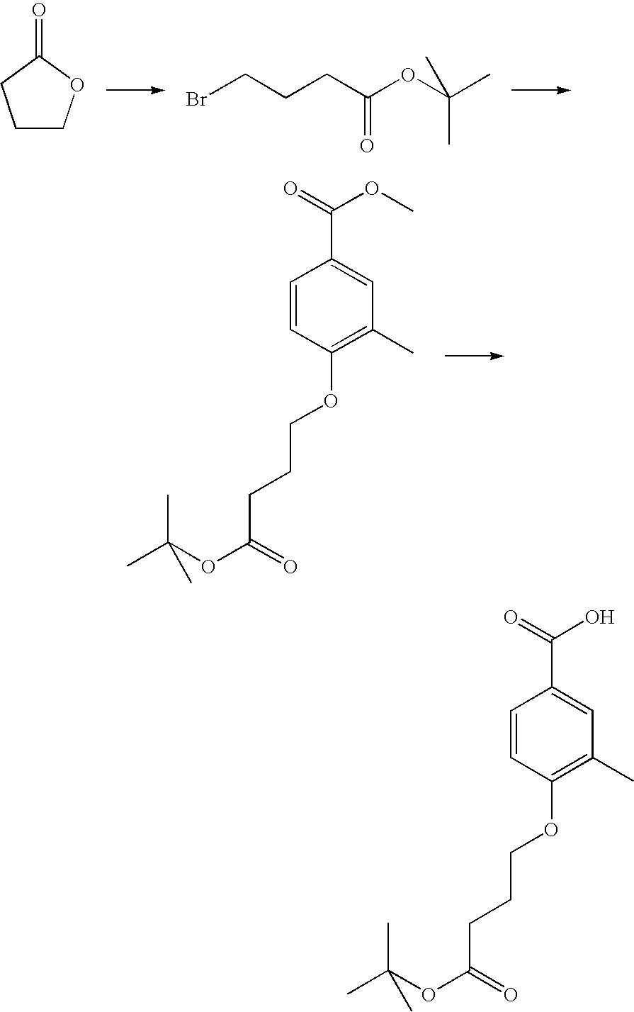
C1=CC(OCCCC(=O)OC(C)(C)C)=C(C)C=C1C(OC)=O.C1COC(=O)C1.BrCCCC(OC(C)(C)C)=O.C1=CC(OCCCC(=O)OC(C)(C)C)=C(C)C=C1C(O)=O
